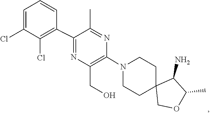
C1CN(C2=C(CO)N=C(C3=C(Cl)C(Cl)=CC=C3)C(C)=N2)CCC12COC(C)C2N
